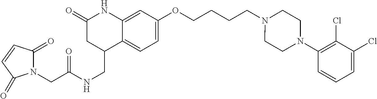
C12=CC(OCCCCN3CCN(C4=C(Cl)C(Cl)=CC=C4)CC3)=CC=C1C(CNC(CN1C(=O)C=CC1=O)=O)CC(=O)N2
